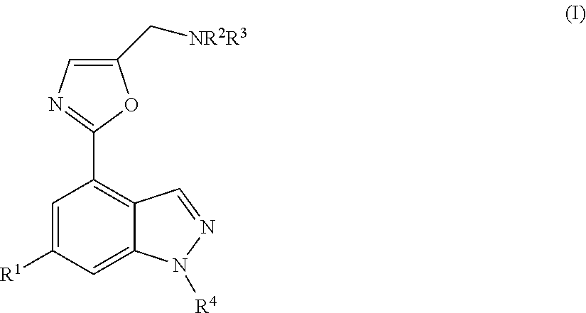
C1=C([R1])C=C2C(=C1C1=NC=C(C[NR2R3])O1)C=NN2[R4]
